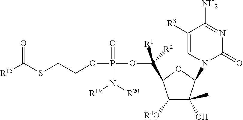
C([R1])([R2])(C1C([R4O])C(O)(C)C(N2C(=O)N=C(N)C([R3])=C2)O1)OP(OCCSC([R15])=O)(=O)N([R20])[R19]
